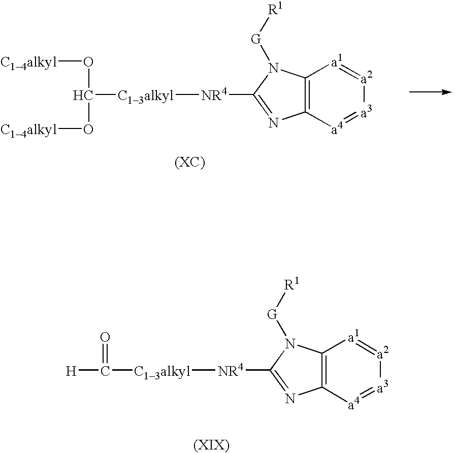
C1([NR4][C13alkyl]C(O[C14alkyl])O[C14alkyl])=NC2=C(N1[G][R1])[a1]=[a2][a3]=[a4]2.C1([NR4][C13alkyl]C(=O)[H])=NC2=C(N1[G][R1])[a1]=[a2][a3]=[a4]2
